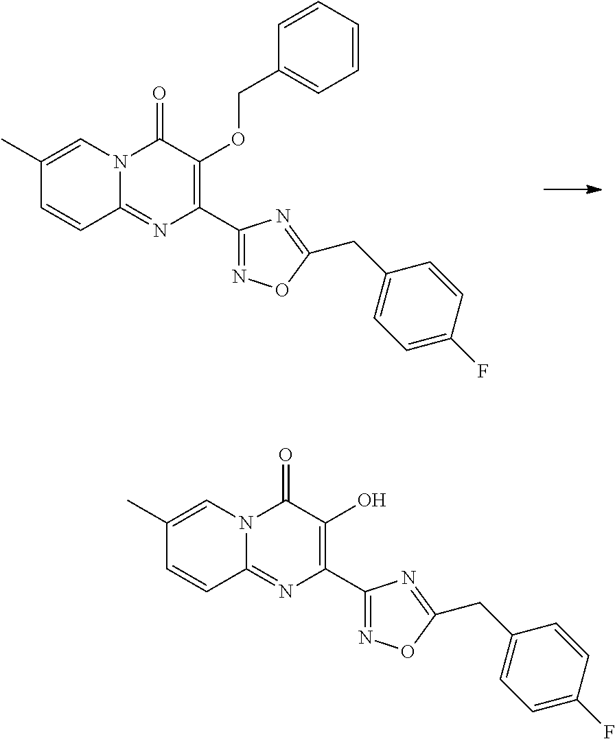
N12C(=NC(C3=NOC(CC4=CC=C(F)C=C4)=N3)=C(OCC3=CC=CC=C3)C1=O)C=CC(C)=C2.N12C(=NC(C3=NOC(CC4=CC=C(F)C=C4)=N3)=C(O)C1=O)C=CC(C)=C2
